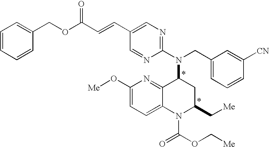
C(C1=CN=C(N(CC2=CC=CC([CN])=C2)C2C3=NC(O[Me])=CC=C3N(C(=O)OC[Me])C(C[Me])C2)N=C1)=CC(OCC1=CC=CC=C1)=O
